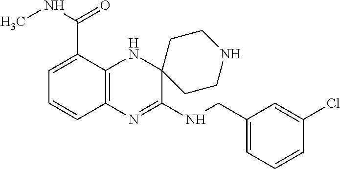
C12=C(N=C(NCC3=CC=CC(Cl)=C3)C3(N1)CCNCC3)C=CC=C2C(NC)=O
